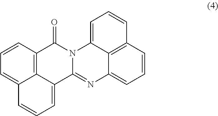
C12=C3C=CC=C1C=CC=C2C1=NC2=CC=CC4=C2C(=CC=C4)N1C3=O
